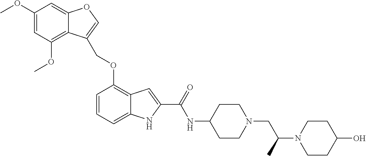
C1(OC)=CC(OC)=C2C(=C1)OC=C2COC1=C2C(=CC=C1)NC(C(NC1CCN(CC(N3CCC(O)CC3)C)CC1)=O)=C2
